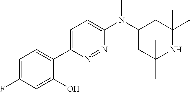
C1(C2=CC=C(F)C=C2O)=CC=C(N(C2CC(C)(C)NC(C)(C)C2)C)N=N1
